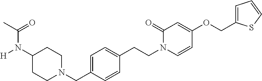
C1(N([H])C(C)=O)CCN(CC2=CC=C(CCN3C=CC(OCC4=CC=CS4)=CC3=O)C=C2)CC1
